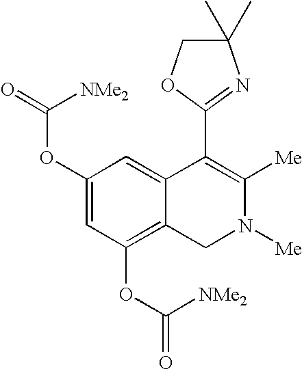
C1(OC(=O)[NMe2])=CC(OC(=O)[NMe2])=C2C(=C1)C(C1=NC(C)(C)CO1)=C([Me])N([Me])C2
